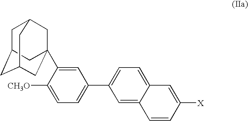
C1C2CC3CC(C4=CC(C5=CC=C6C(=C5)C=CC([X])=C6)=CC=C4[CH3O])(CC1C3)C2
